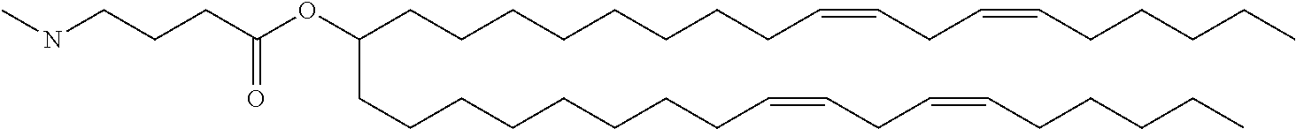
C(CCCCCCC=CCC=CCCCCC)CC(OC(CCCNC)=O)CCCCCCCCC=CCC=CCCCCC
